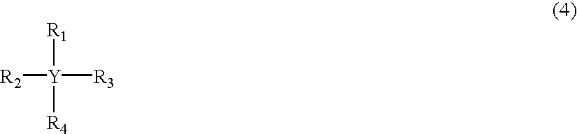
[R2][Y]([R3])([R1])[R4]
